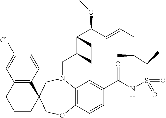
C12=C(C=CC(Cl)=C1)C1(CCC2)COC2=C3N(C1)CC1CCC1C(OC)C=CCC(C)C(C)S(=O)(=O)NC(=O)C(=C3)C=C2
